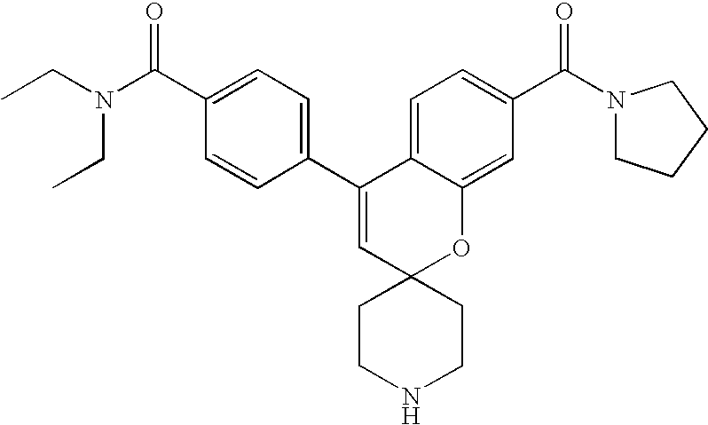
CCN(C(C1=CC=C(C2=CC3(OC4=CC(C(N5CCCC5)=O)=CC=C24)CCNCC3)C=C1)=O)CC
